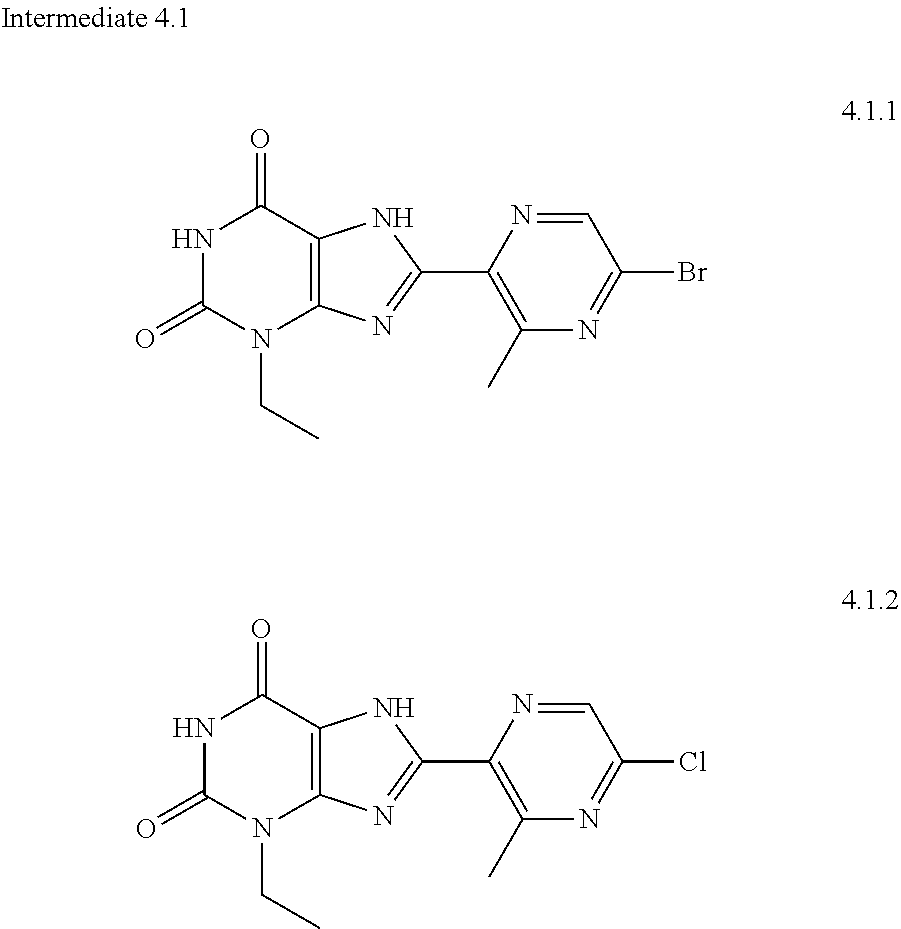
N1C(=O)N(CC)C2=C(C1=O)NC(C1=C(C)N=C(Br)C=N1)=N2.N1C(=O)N(CC)C2=C(C1=O)NC(C1=C(C)N=C(Cl)C=N1)=N2
